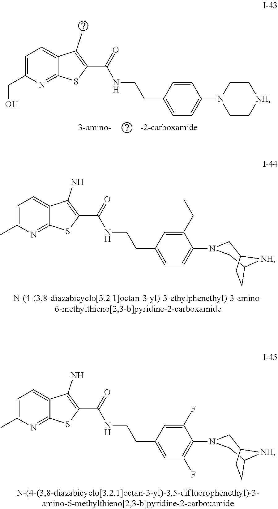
C1=C(CO)N=C2C(=C1)C(C)=C(C(=O)NCCC1=CC=C(N3CC[NH]CC3)C=C1)S2.C1=C(C)N=C2C(=C1)C(N)=C(C(=O)NCCC1=CC=C(N3CC4[NH]C(C3)CC4)C(CC)=C1)S2.C1=C(C)N=C2C(=C1)C(N)=C(C(=O)NCCC1=CC(F)=C(N3CC4[NH]C(C3)CC4)C(F)=C1)S2
